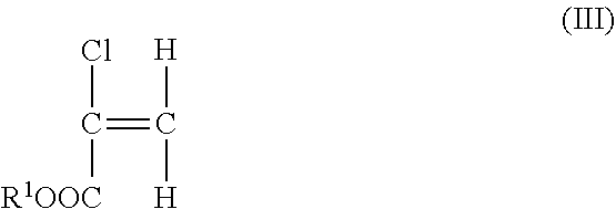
ClC([R1OOC])=C([H])[H]
